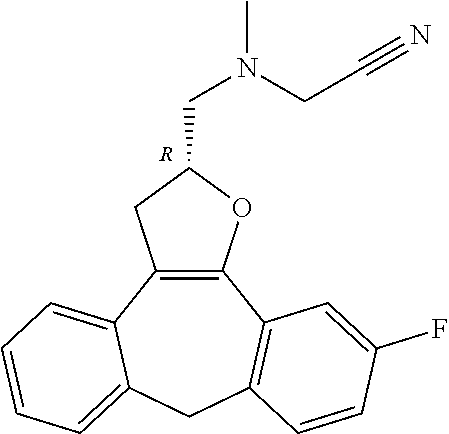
C12=C(C3=CC=CC=C3CC3=C1C=C(F)C=C3)CC(CN(C)CC#N)O2.[R]
